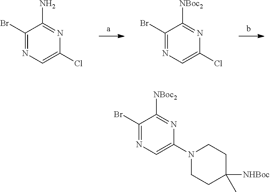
C1(Br)=NC=C(Cl)N=C1N.C1(Br)=NC=C(Cl)N=C1[NBoc2].C1(Br)=NC=C(N2CCC([NHBoc])(C)CC2)N=C1[NBoc2]
